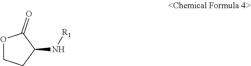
O1CCC(N[R1])C1=O
